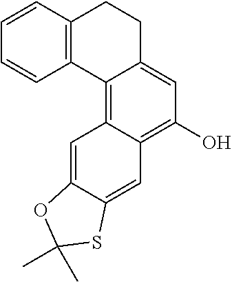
C1=CC2=C(C=C1)C1=C3C(=C(O)C=C1CC2)C=C1C(=C3)OC(C)(C)S1
